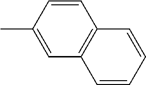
C1=C(C)C=CC2=C1C=CC=C2
